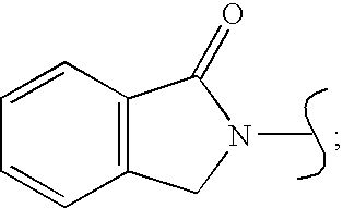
N1(C)C(=O)C2=C(C1)C=CC=C2
